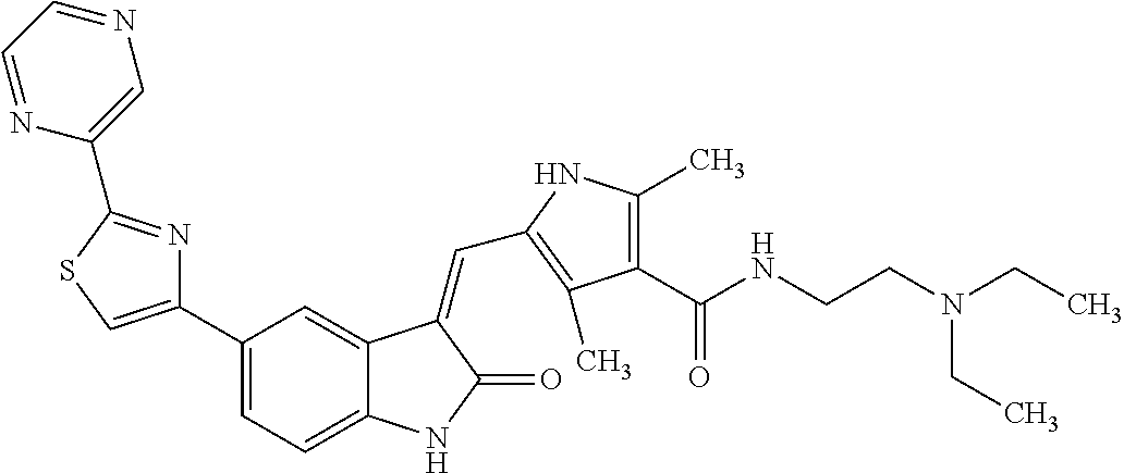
C1(C2=CSC(C3=CN=CC=N3)=N2)=CC=C2C(=C1)C(=CC1=C(C)C(C(NCCN(CC)CC)=O)=C(C)N1)C(=O)N2
